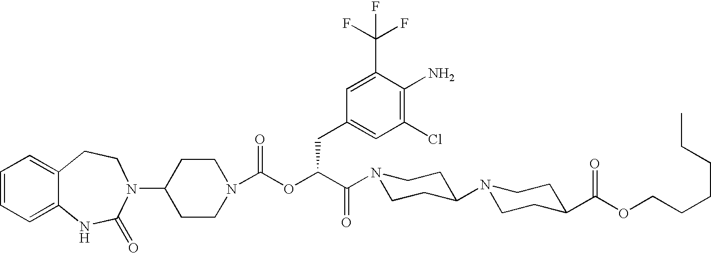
C1(N2C(=O)NC3=CC=CC=C3CC2)CCN(C(OC(C(N2CCC(N3CCC(C(OCCCCCC)=O)CC3)CC2)=O)CC2=CC(Cl)=C(N)C(C(F)(F)F)=C2)=O)CC1
